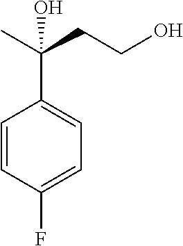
C1=CC(F)=CC=C1C(C)(CCO)O
